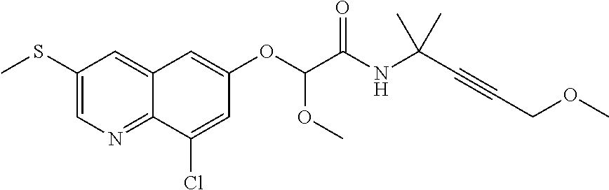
C1(SC)=CN=C2C(=C1)C=C(OC(C(NC(C#CCOC)(C)C)=O)OC)C=C2Cl
